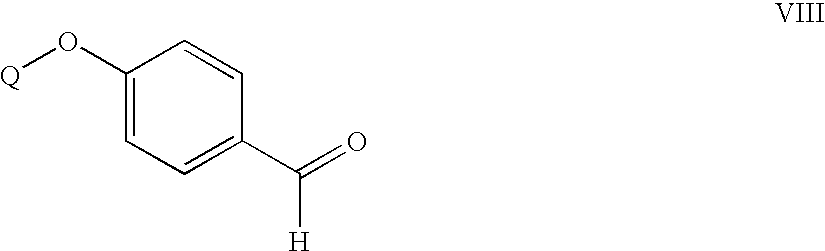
C1(O[Q])=CC=C(C([H])=O)C=C1
